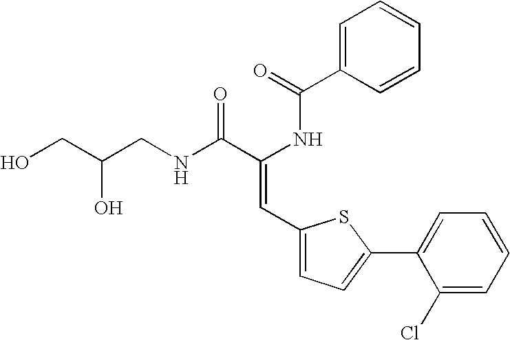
C1=C(C(=O)NC(C(NCC(CO)O)=O)=CC2=CC=C(C3=CC=CC=C3Cl)S2)C=CC=C1
